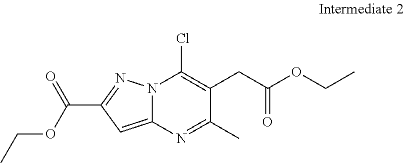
ClC1=C(CC(OCC)=O)C(C)=NC2=CC(C(OCC)=O)=NN12
